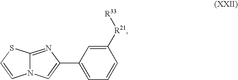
C12=NC(C3=CC=CC([R21][R33])=C3)=CN1C=CS2
